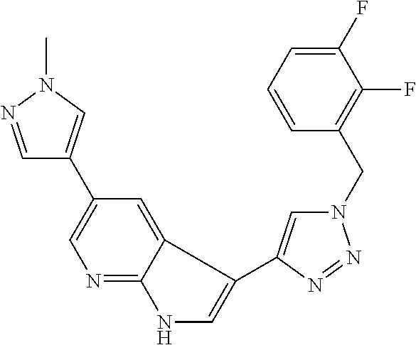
C1=NN(C)C=C1C1=CN=C2C(=C1)C(C1=CN(CC3=C(F)C(F)=CC=C3)N=N1)=CN2
